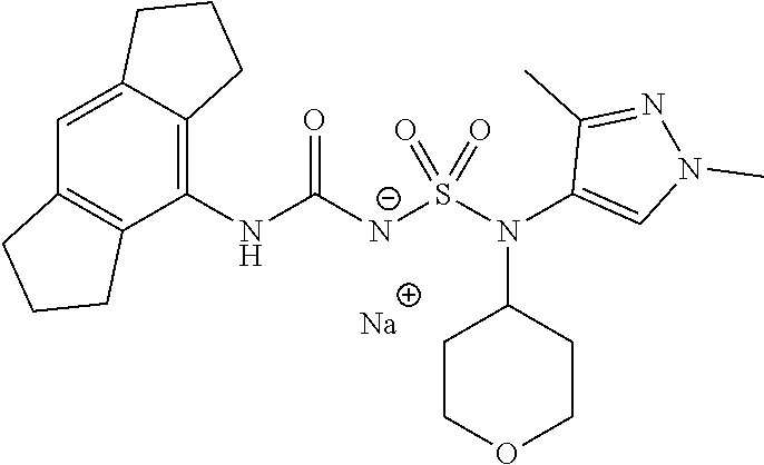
[Na].C1(NC([N-]S(N(C2=CN(C)N=C2C)C2CCOCC2)(=O)=O)=O)=C2C(=CC3=C1CCC3)CCC2
